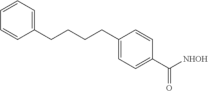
C(C1=CC=CC=C1)CCCC1=CC=C(C(=O)[NHOH])C=C1
